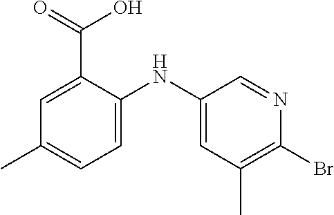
C1(C)=CC=C(NC2=CC(C)=C(Br)N=C2)C(C(=O)O)=C1
